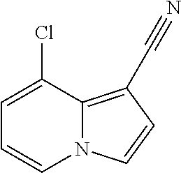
N12C(=C(C#N)C=C1)C(Cl)=CC=C2
